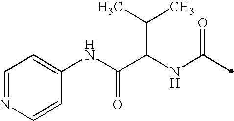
C(C(NC(=O)C)C(C)C)(=O)NC1=CC=NC=C1
